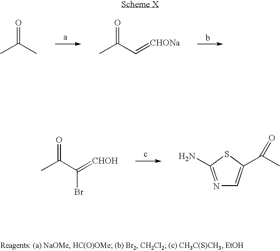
CC(C)=O.CC(C=[CHONa])=O.CC(C(=[CHOH])Br)=O.C1=C(C(C)=O)SC(N)=N1
